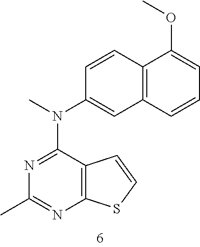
CN(C1=CC2=C(C=C1)C(OC)=CC=C2)C1=NC(C)=NC2=C1C=CS2
